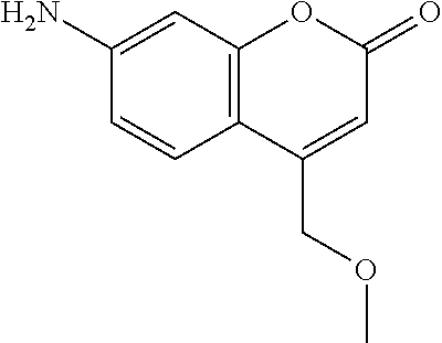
C1(N)=CC2=C(C=C1)C(COC)=CC(=O)O2
